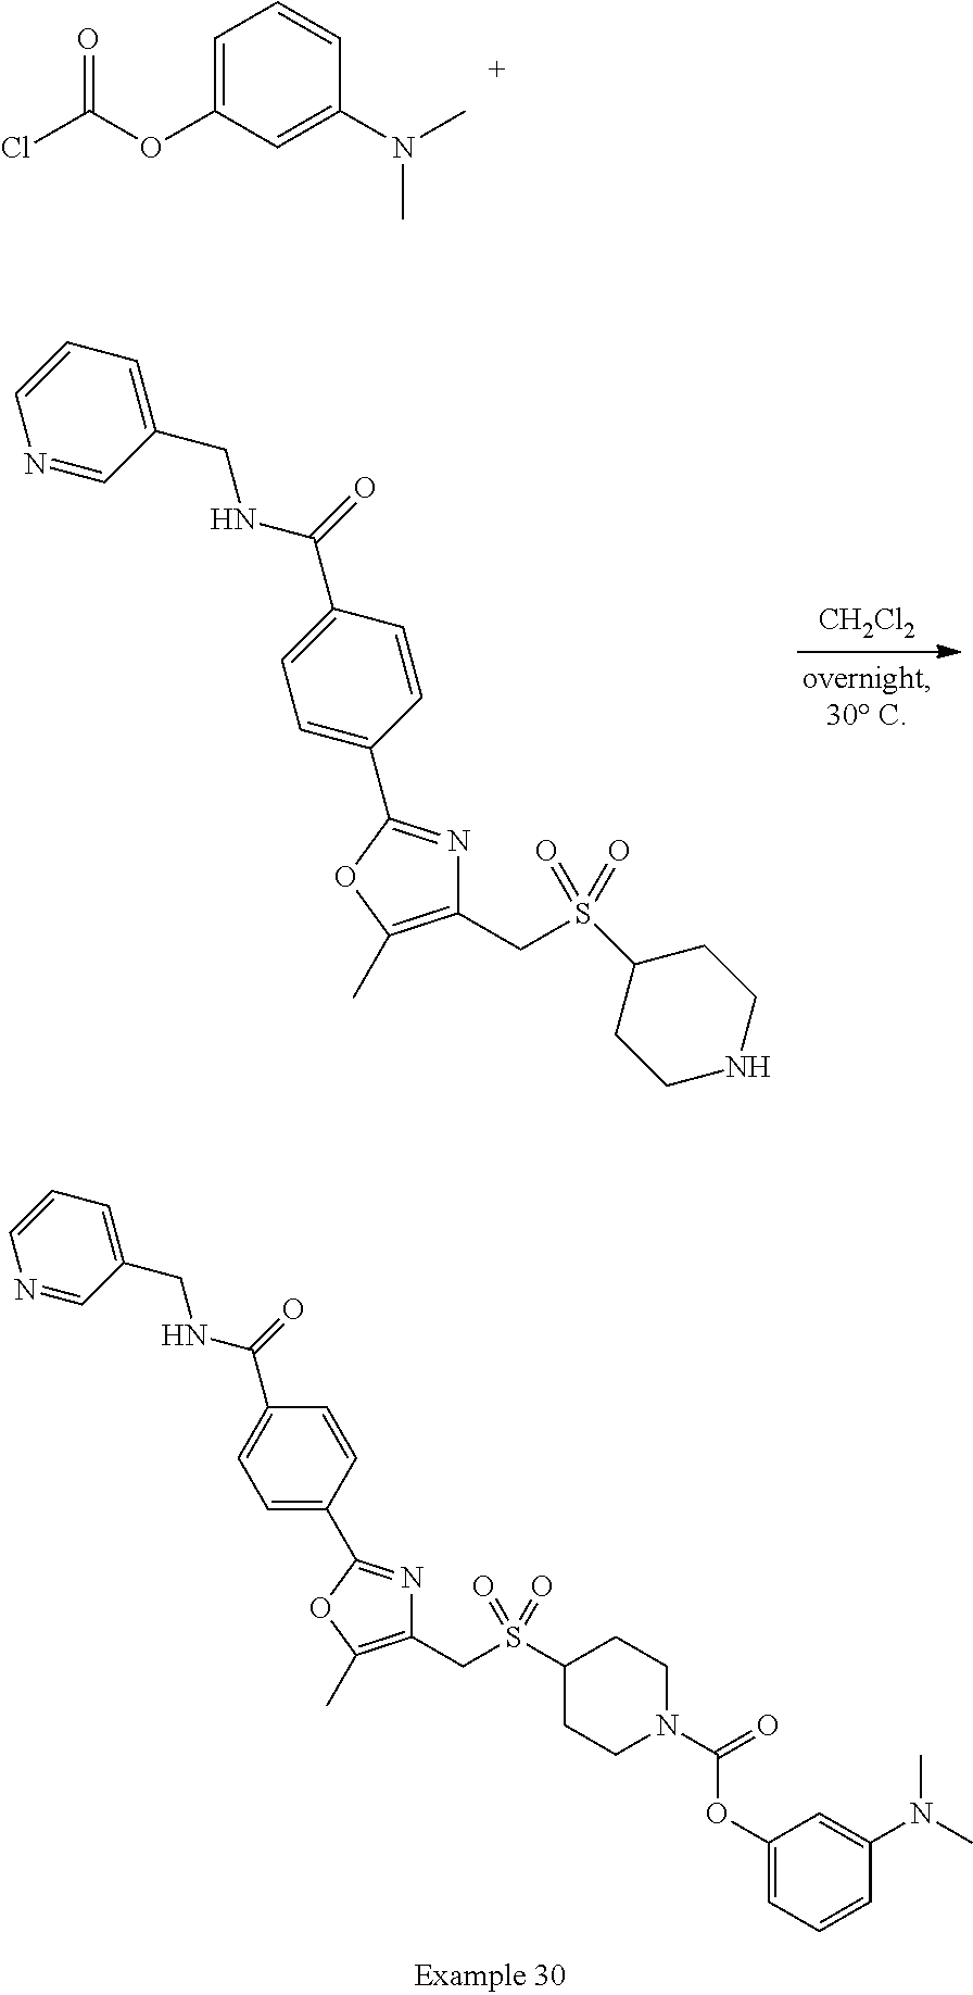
C1=C(OC(Cl)=O)C=C(N(C)C)C=C1.N1=CC(CNC(C2=CC=C(C3=NC(CS(C4CCNCC4)(=O)=O)=C(C)O3)C=C2)=O)=CC=C1.[CH2Cl2].N1=CC(CNC(C2=CC=C(C3=NC(CS(C4CCN(C(=O)OC5=CC=CC(N(C)C)=C5)CC4)(=O)=O)=C(C)O3)C=C2)=O)=CC=C1
